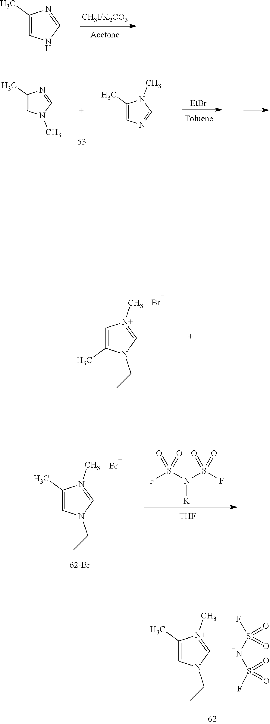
C1(C)=CNC=N1.C1(C)=CN(CC)C=[N+]1C.FS([N-]S(F)(=O)=O)(=O)=O.C1=C(C)N(CC)C=[N+]1C.[Br-].C1(C)=CN(CC)C=[N+]1C.FS(N(S(F)(=O)=O)[K])(=O)=O.[THF].[Br-].C1(C)=CN(C)C=N1.C1(C)=CN=CN1C.[EtBr]
